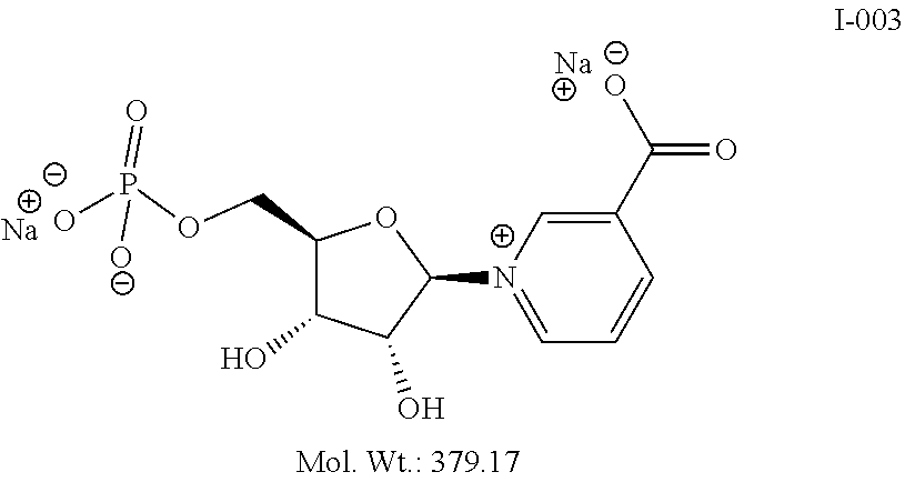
C1=[N+](C2OC(COP(=O)([O-])[O-])C(O)C2O)C=C(C(=O)[O-])C=C1.[Na].[Na]
